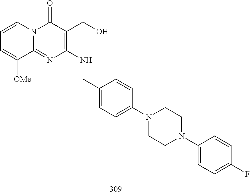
C1=CC=C([OMe])C2=NC(NCC3=CC=C(N4CCN(C5=CC=C(F)C=C5)CC4)C=C3)=C(CO)C(=O)N12
